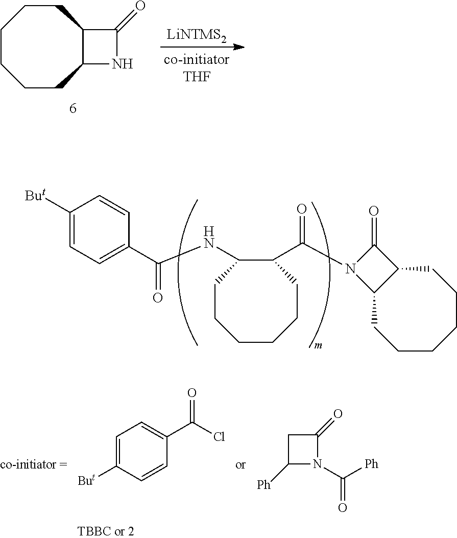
[LiNTMS2].C1CCCC2C(CC1)C(=O)N2.C1C([Ph])N(C(=O)[Ph])C1=O.C1=C([But])C=CC(C(=O)Cl)=C1.C1([But])=CC=C(C(NC2CCCCCCC2C(=O)N2C3C(C2=O)CCCCCC3)=O)C=C1
